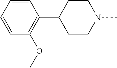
C1=CC=CC(OC)=C1C1CCN(C)CC1
